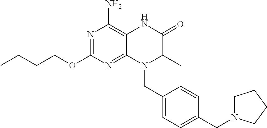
O(C1=NC(N)=C2C(=N1)N(CC1=CC=C(CN3CCCC3)C=C1)C(C)C(=O)N2)CCCC
